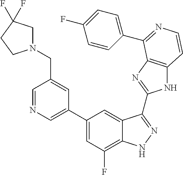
C1(C2=CN=CC(CN3CC(F)(F)CC3)=C2)=CC(F)=C2C(=C1)C(C1=NC3=C(N1)C=CN=C3C1=CC=C(F)C=C1)=NN2
